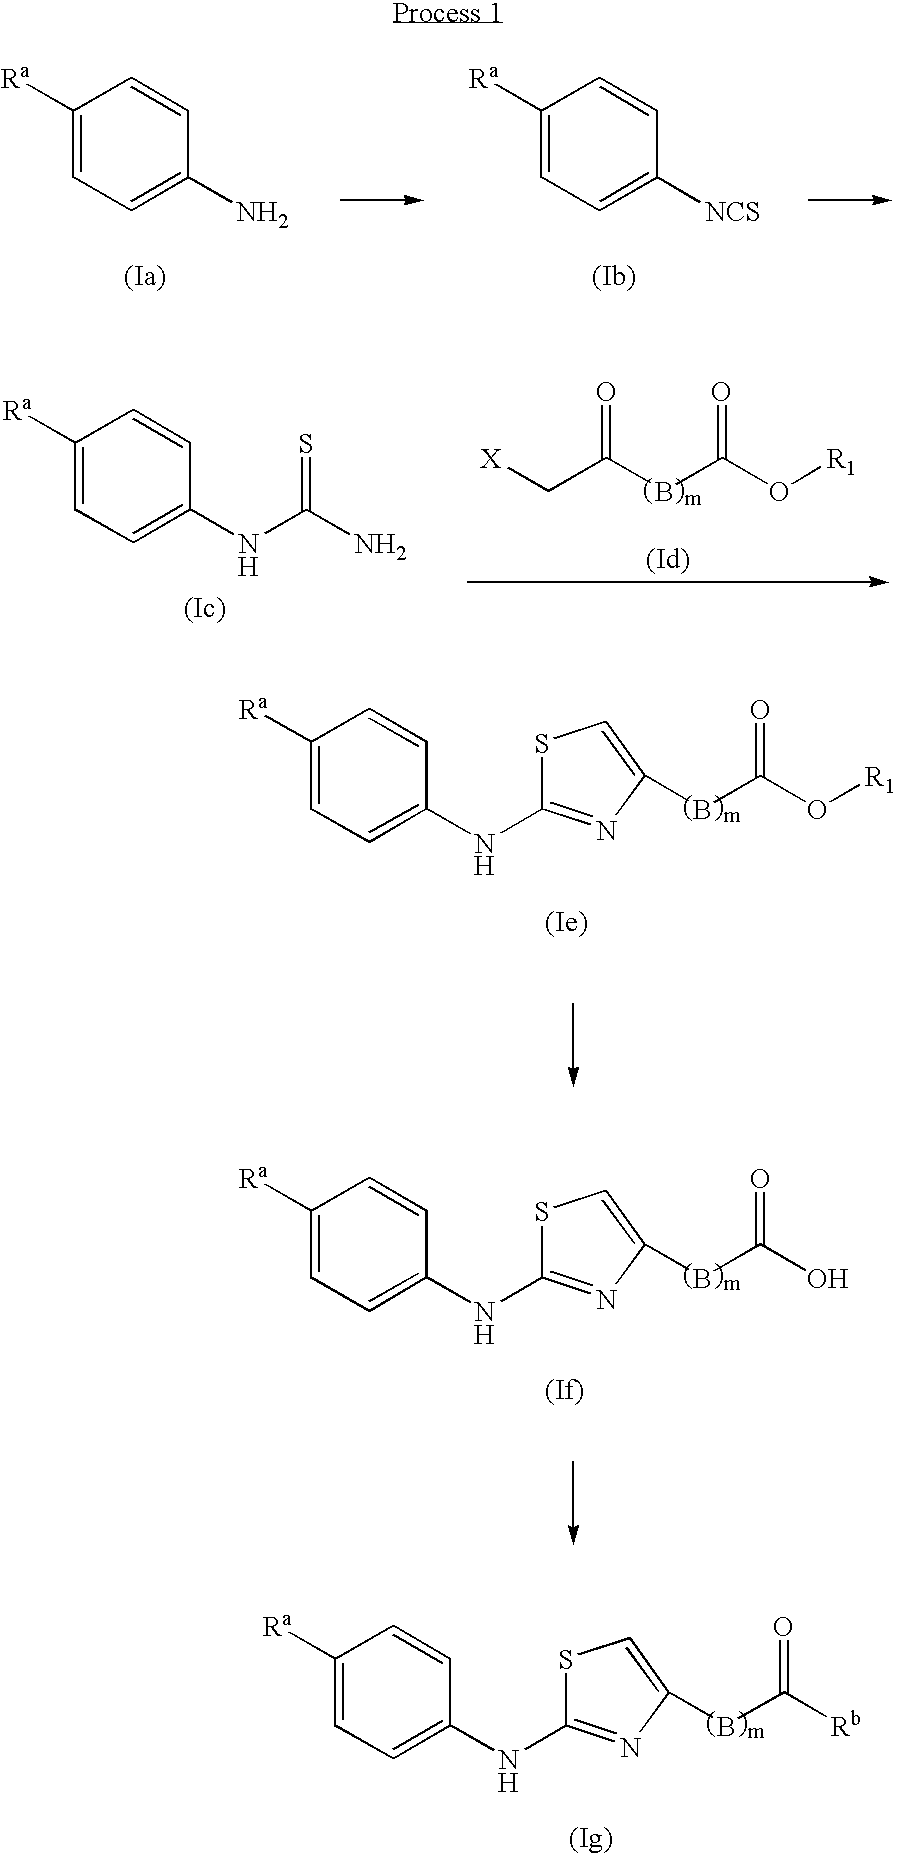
C1([Ra])=CC=C(N)C=C1.C1([Ra])=CC=C([NCS])C=C1.[X]CC(BC(O[R1])=O)=O.C1([Ra])=CC=C(NC(N)=S)C=C1.B(C(O[R1])=O)C1=CSC(NC2=CC=C([Ra])C=C2)=N1.B(C(O)=O)C1=CSC(NC2=CC=C([Ra])C=C2)=N1.B(C([Rb])=O)C1=CSC(NC2=CC=C([Ra])C=C2)=N1
